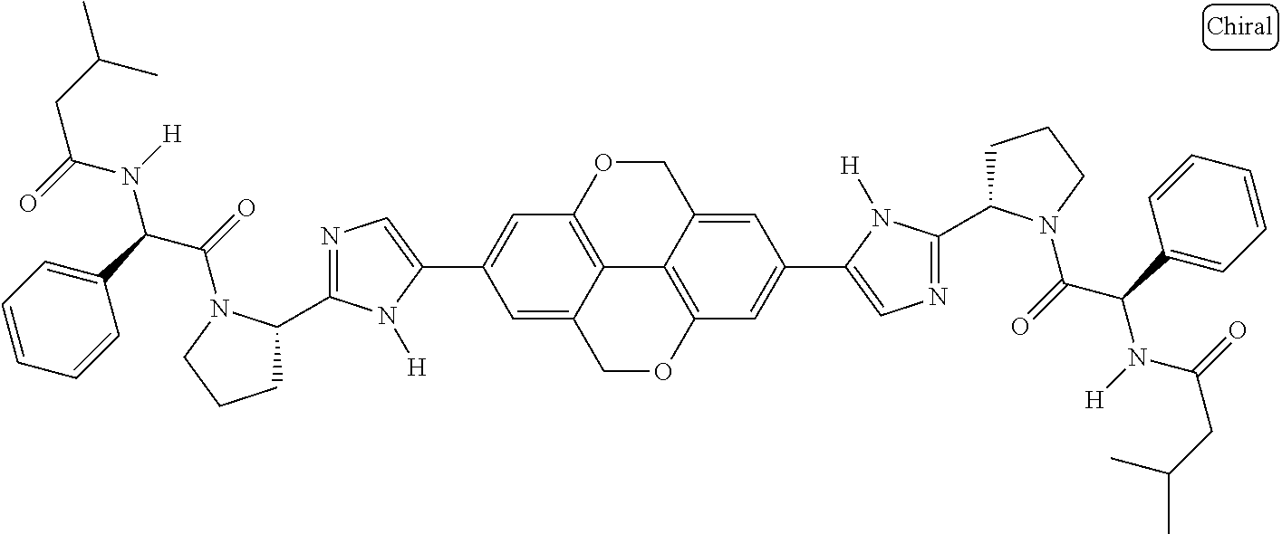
C12=C3OCC4=CC(C5=CN=C(C6CCCN6C(=O)C(C6=CC=CC=C6)N([H])C(=O)CC(C)C)N5[H])=CC(=C14)OCC2=CC(C1=CN=C(C2CCCN2C(=O)C(C2=CC=CC=C2)N([H])C(=O)CC(C)C)N1[H])=C3
